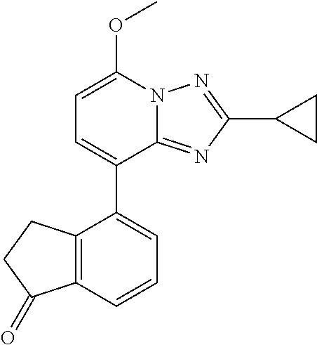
C1=C(OC)N2C(=NC(C3CC3)=N2)C(C2=CC=CC3=C2CCC3=O)=C1
